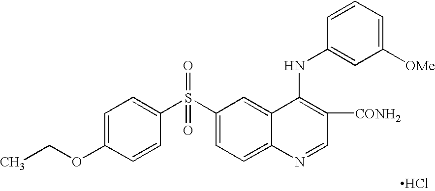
C1(S(C2=CC=C(OCC)C=C2)(=O)=O)=CC=C2C(=C1)C(NC1=CC([OMe])=CC=C1)=C([CONH2])C=N2.Cl
